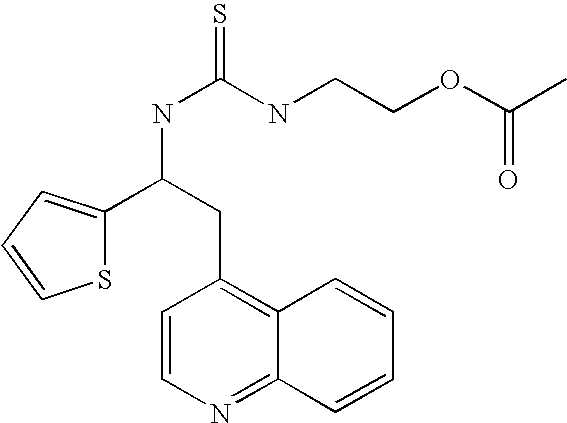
S1C(C(NC(=S)NCCOC(C)=O)CC2=C3C(=NC=C2)C=CC=C3)=CC=C1
